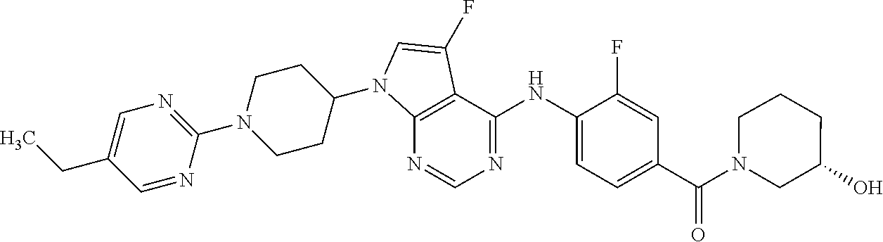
C12=C(C(NC3=CC=C(C(=O)N4CCCC(O)C4)C=C3F)=NC=N1)C(F)=CN2C1CCN(C2=NC=C(CC)C=N2)CC1
